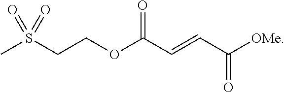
C(OC(C=CC([OMe])=O)=O)CS(C)(=O)=O
